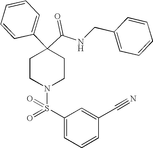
N(C(C1(C2=CC=CC=C2)CCN(S(C2=CC=CC(C#N)=C2)(=O)=O)CC1)=O)CC1=CC=CC=C1
